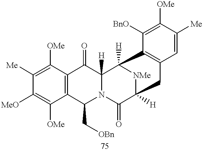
C12=C(C([OMe])=C([Me])C([MeO])=C1[OMe])C(=O)C1([H])N(C2C[OBn])C(=O)C2([H])[NMe]C1([H])C1=C(C=C([Me])C([OMe])=C1[BnO])C2
